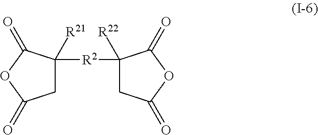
C1C([R2]C2([R22])CC(=O)OC2=O)([R21])C(=O)OC1=O
